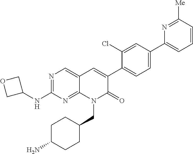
N1=C(NC2COC2)N=C2C(=C1)C=C(C1=CC=C(C3=CC=CC([Me])=N3)C=C1Cl)C(=O)N2CC1CCC(N)CC1
